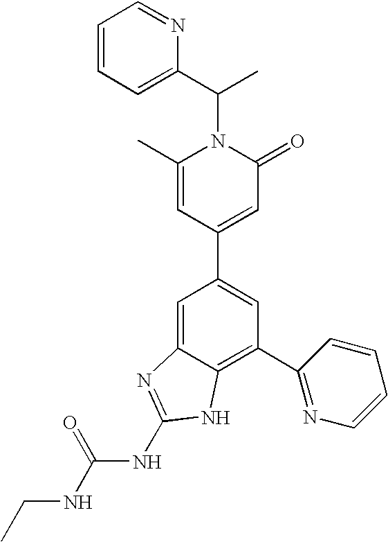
C1=C2C(=C(C3=NC=CC=C3)C=C1C1=CC(=O)N(C(C)C3=CC=CC=N3)C(C)=C1)NC(NC(NCC)=O)=N2
